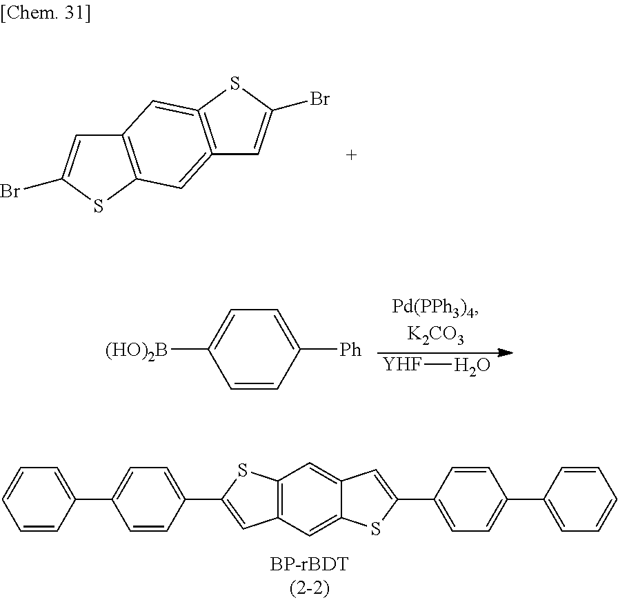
C12=C(=CC3=C(C=1)SC(Br)=C3)SC(Br)=C2.[YHF]O.C1=CC([Ph])=CC=C1[(HO)2B].C1=CC(C2=CC=C(C3=CC4=C(C=C5C(=C4)SC(C4=CC=C(C6=CC=CC=C6)C=C4)=C5)S3)C=C2)=CC=C1
